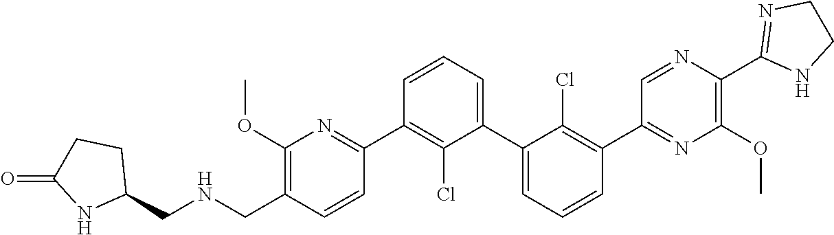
C1(C2=NC(OC)=C(CNCC3CCC(=O)N3)C=C2)=C(Cl)C(C2=CC=CC(C3=NC(OC)=C(C4=NCCN4)N=C3)=C2Cl)=CC=C1
